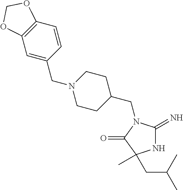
C1(CN2C(=N)NC(C)(CC(C)C)C2=O)CCN(CC2=CC3=C(C=C2)OCO3)CC1
